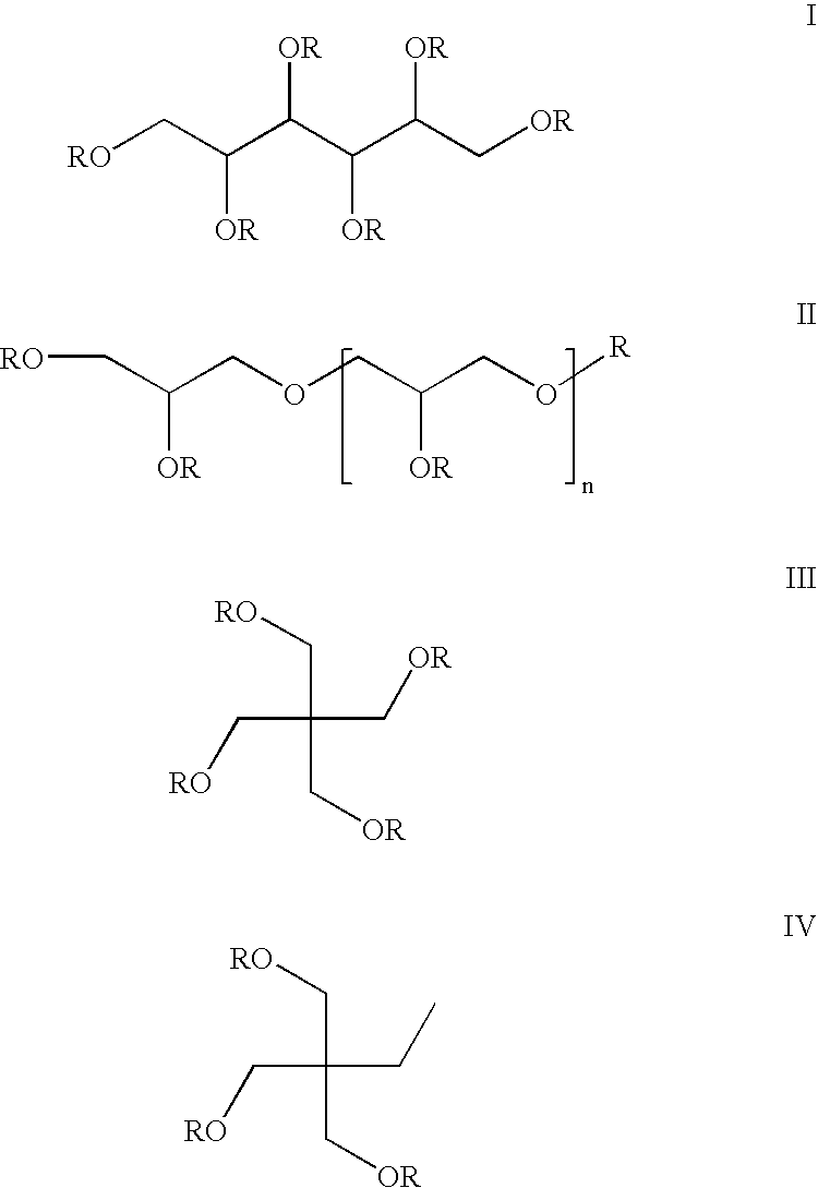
C(COCC(CO[R])[OR])(C[RO])[OR].[RO]CC(C(C(C(C[OR])[OR])[OR])[OR])[OR].C(C(C[RO])(C[OR])C[OR])[RO].C(C(C[RO])(C[OR])CC)[RO]
